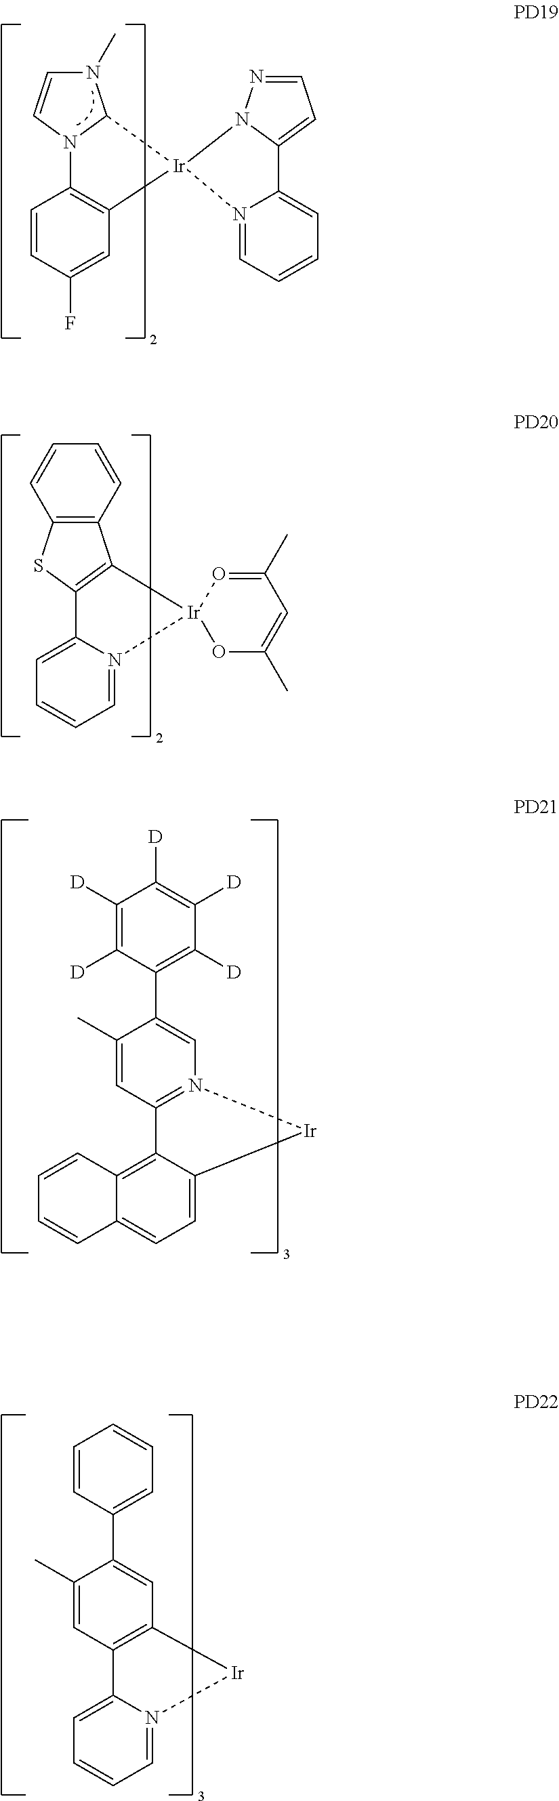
C1=CC(F)=CC2=C1N1C(N(C)C=C1)[Ir]21N2=CC=CC=C2C2=CC=NN12.C1=CC=N2C(=C1)C1=C([Ir]23OC(C)=CC(C)=O3)C2=C(S1)C=CC=C2.C12=CC=C3C(=C1C=CC=C2)C1=N(C=C(C2=C([D])C([D])=C([D])C([D])=C2[D])C(C)=C1)[Ir]3.C1=CC=N2C(=C1)C1=C(C=C(C3=CC=CC=C3)C(C)=C1)[Ir]2
